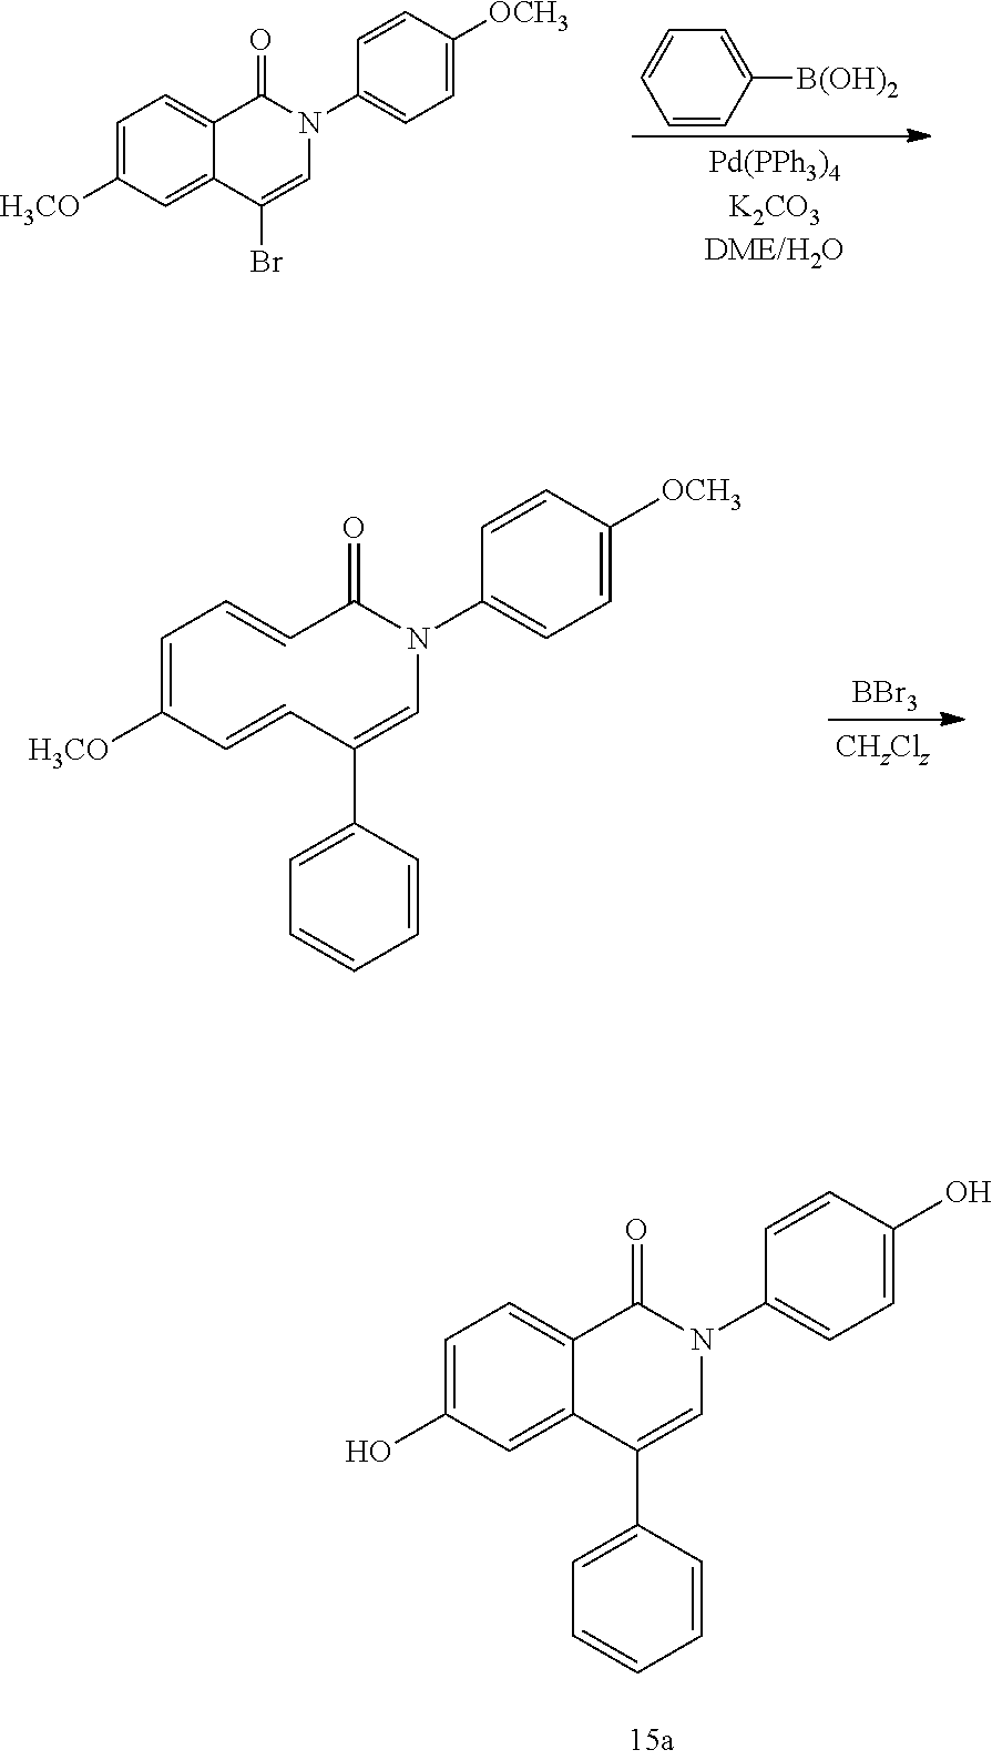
C1=C([H3CO])C=C2C(=C1)C(=O)N(C1=CC=C([OCH3])C=C1)C=C2Br.C1=CC([B(OH)2])=CC=C1.C1=C([H3CO])C=CC(C2=CC=CC=C2)=CN(C2=CC=C([OCH3])C=C2)C(=O)C=C1.[BBr3].C1=C(O)C=C2C(=C1)C(=O)N(C1=CC=C(O)C=C1)C=C2C1=CC=CC=C1
